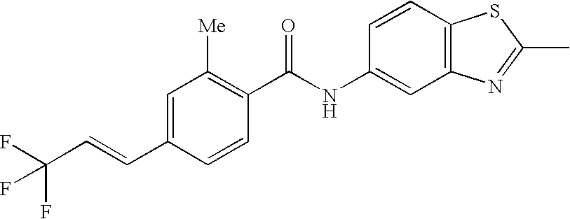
C1(C=CC(F)(F)F)=CC([Me])=C(C(NC2=CC3=C(C=C2)SC(C)=N3)=O)C=C1
